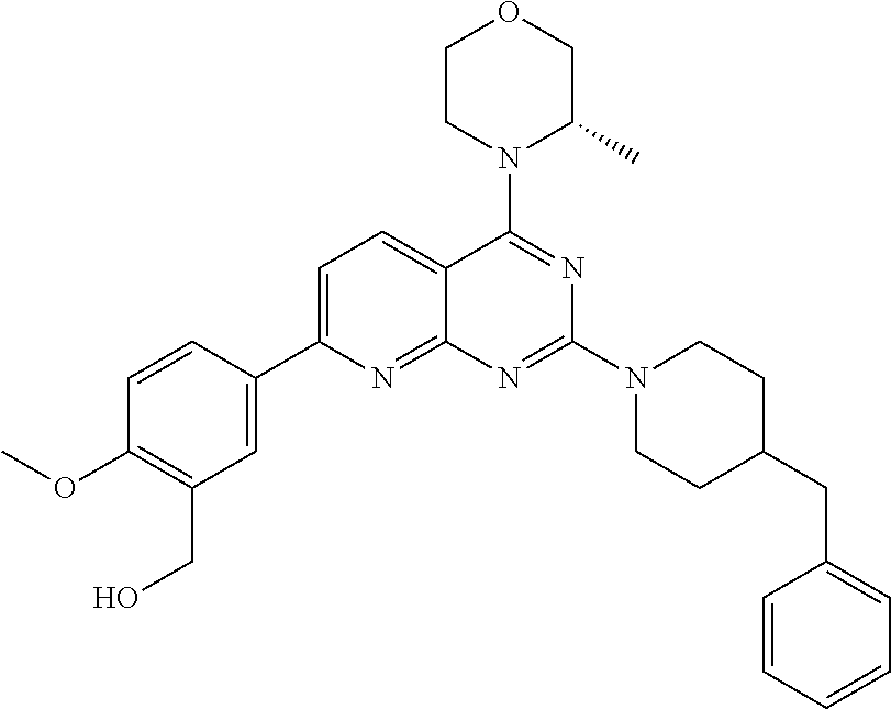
C1=C(C2=CC(CO)=C(OC)C=C2)N=C2C(=C1)C(N1C(C)COCC1)=NC(N1CCC(CC3=CC=CC=C3)CC1)=N2
